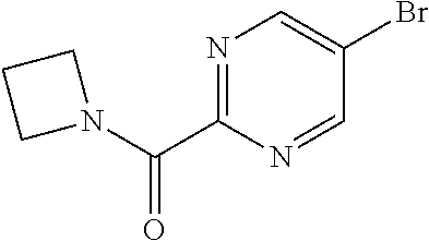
N1=C(C(N2CCC2)=O)N=CC(Br)=C1
